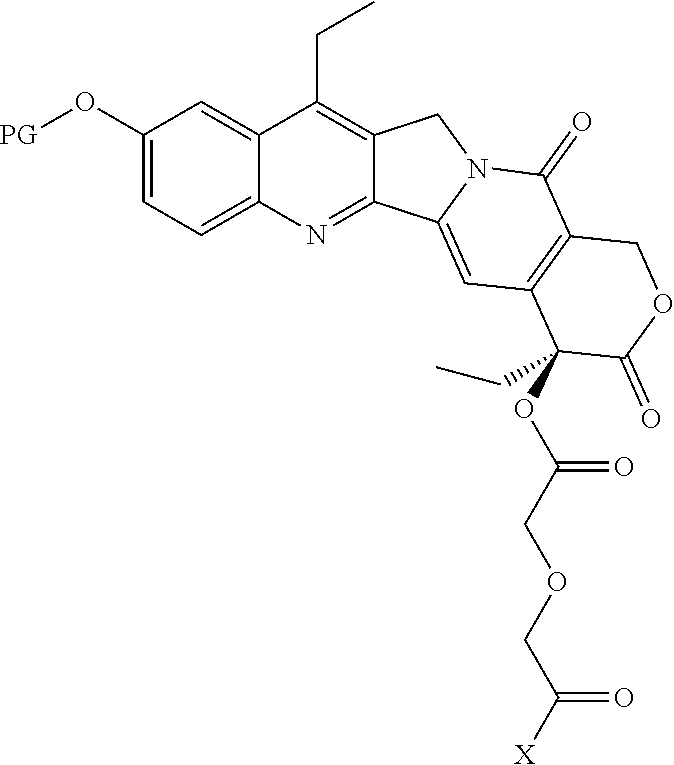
C1(O[PG])=CC=C2C(=C1)C(CC)=C1C(=N2)C2=CC3=C(C(=O)N2C1)COC(=O)C3(CC)OC(COCC([X])=O)=O
